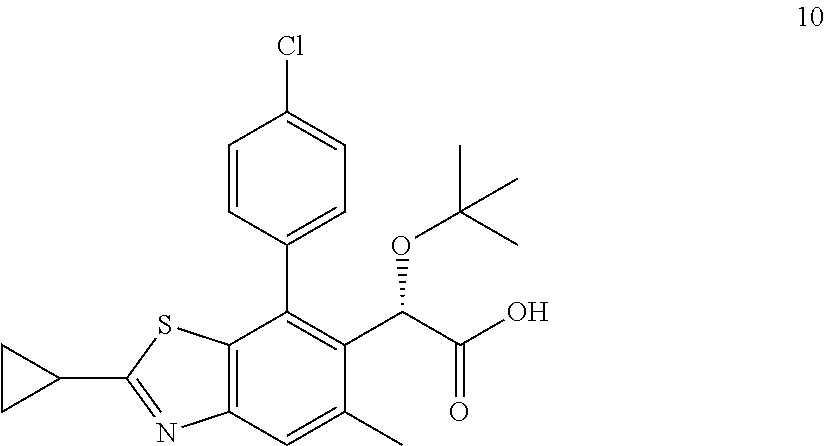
C1=CC(C2=C(C(C(O)=O)OC(C)(C)C)C(C)=CC3=C2SC(C2CC2)=N3)=CC=C1Cl
